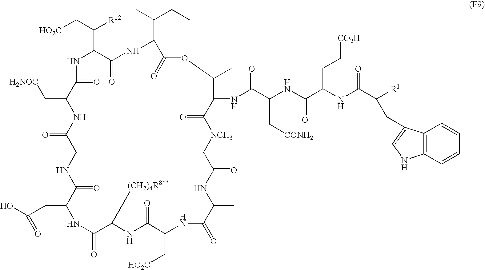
N1C(C(C[HO2C])[R12])C(=O)NC(C(CC)C)C(=O)OC(C)C(NC(C(NC(C(NC(C([R1])CC2=CNC3=C2C=CC=C3)=O)CC[CO2H])=O)C[CONH2])=O)C(=O)[NCH3]CC(=O)NC(C)C(=O)NC(C[HO2C])C(=O)NC([(CH2)4R8**])C(=O)NC(CC(O)=O)C(=O)NCC(=O)NC(C[H2NOC])C1=O
